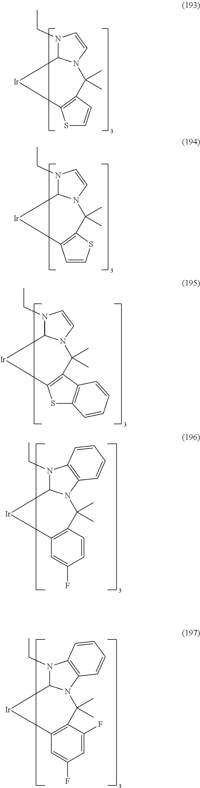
N1(CC)C2N(C3=C1C=CC=C3)C(C)(C)C1=C(C=C(F)C=C1)[Ir]2.N1(CC)C2N(C3=C1C=CC=C3)C(C)(C)C1=C(C=C(F)C=C1F)[Ir]2.N1(CC)C2N(C=C1)C(C)(C)C1=C([Ir]2)SC=C1.N1(CC)C2N(C=C1)C(C)(C)C1=C([Ir]2)C=CS1.N1(CC)C2N(C=C1)C(C)(C)C1=C([Ir]2)SC2=C1C=CC=C2
